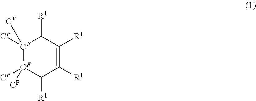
[CF]1([CF])([CF])[CF]([CF])([CF])C([R1])C([R1])=C([R1])C1[R1]
